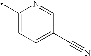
C1(C)=CC=C(C#N)C=N1
